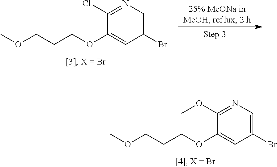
C1(OC)=NC=C(Br)C=C1OCCCOC.C1(Cl)=NC=C(Br)C=C1OCCCOC
